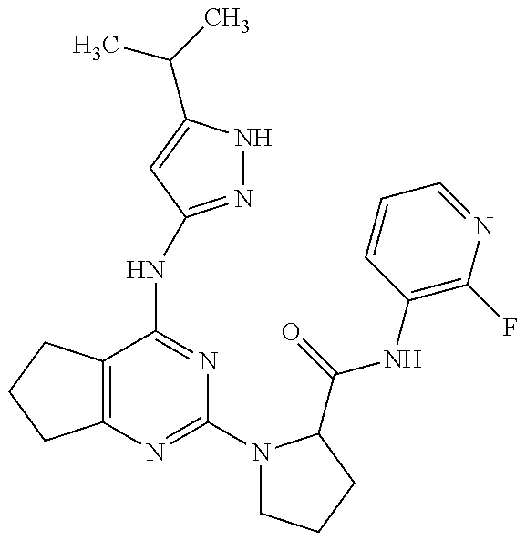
C12=C(C(NC3=NNC(C(C)C)=C3)=NC(N3CCCC3C(=O)NC3=C(F)N=CC=C3)=N1)CCC2
